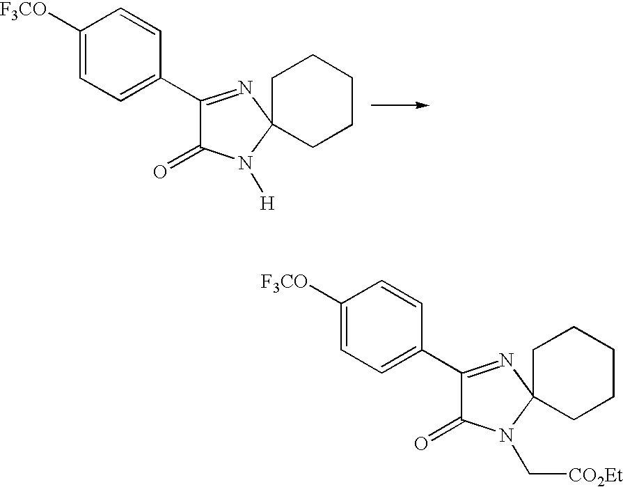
C1([F3CO])=CC=C(C2=NC3(N([H])C2=O)CCCCC3)C=C1.C1([F3CO])=CC=C(C2=NC3(N(C[CO2Et])C2=O)CCCCC3)C=C1
